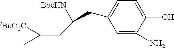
C1=C(CC([BocHN])CC(C)[tBuO2C])C=C(N)C(O)=C1
